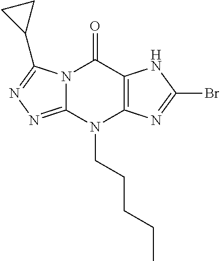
N12C(=NN=C1C1CC1)N(CCCCC)C1=C(C2=O)NC(Br)=N1
